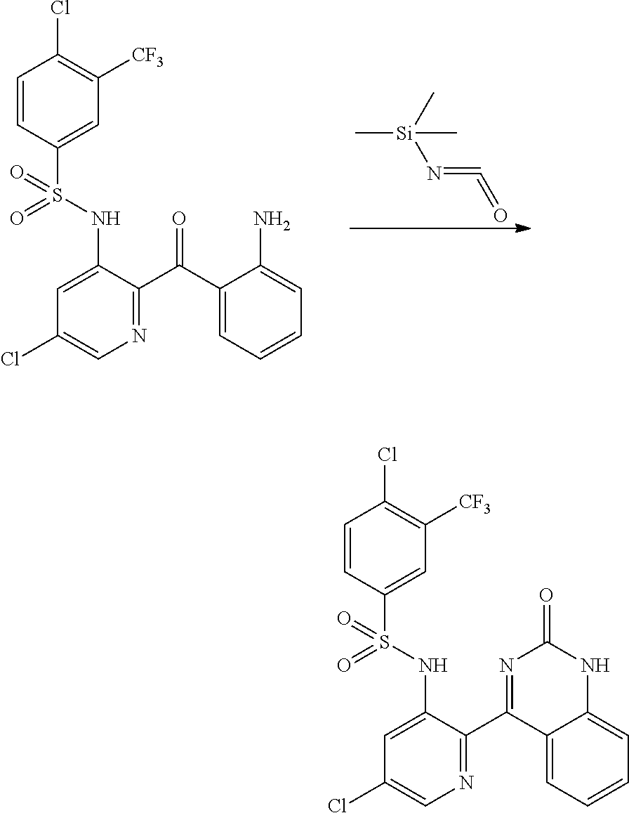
C[Si](C)(C)N=C=O.C1(NS(C2=CC([CF3])=C(Cl)C=C2)(=O)=O)=CC(Cl)=CN=C1C(C1=CC=CC=C1N)=O.C1(NS(C2=CC([CF3])=C(Cl)C=C2)(=O)=O)=CC(Cl)=CN=C1C1=NC(=O)NC2=CC=CC=C12
